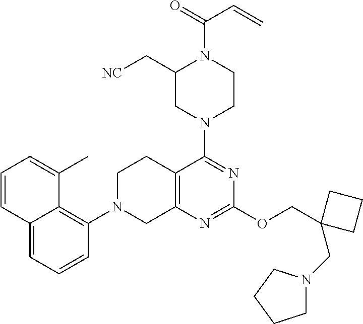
C12=CC=CC(N3CC4=C(CC3)C(N3CCN(C(=O)C=C)C(C[NC])C3)=NC(OCC3(CN5CCCC5)CCC3)=N4)=C1C(C)=CC=C2
